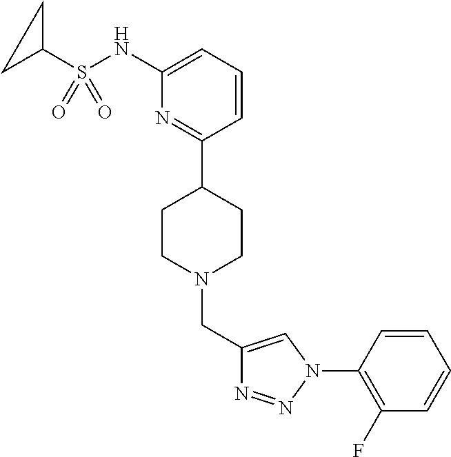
C1(NS(C2CC2)(=O)=O)=CC=CC(C2CCN(CC3=CN(C4=C(F)C=CC=C4)N=N3)CC2)=N1
